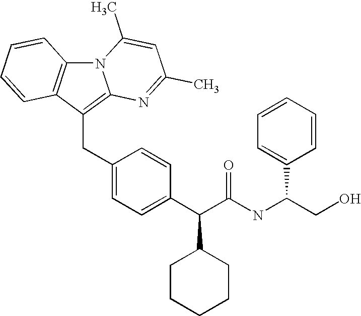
N12C3=C(C(CC4=CC=C(C(C(NC(CO)C5=CC=CC=C5)=O)C5CCCCC5)C=C4)=C1N=C(C)C=C2C)C=CC=C3
